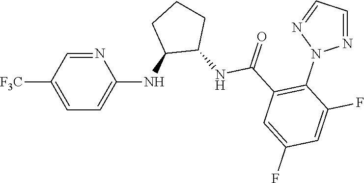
N1=CC([F3C])=CC=C1NC1C(NC(C2=C(N3N=CC=N3)C(F)=CC(F)=C2)=O)CCC1
